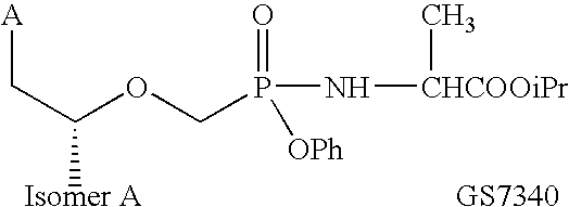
C(C(OCP(=O)(N[CHCOOiPr]C)[OPh])[Isomer A])[A].[GS7340]
